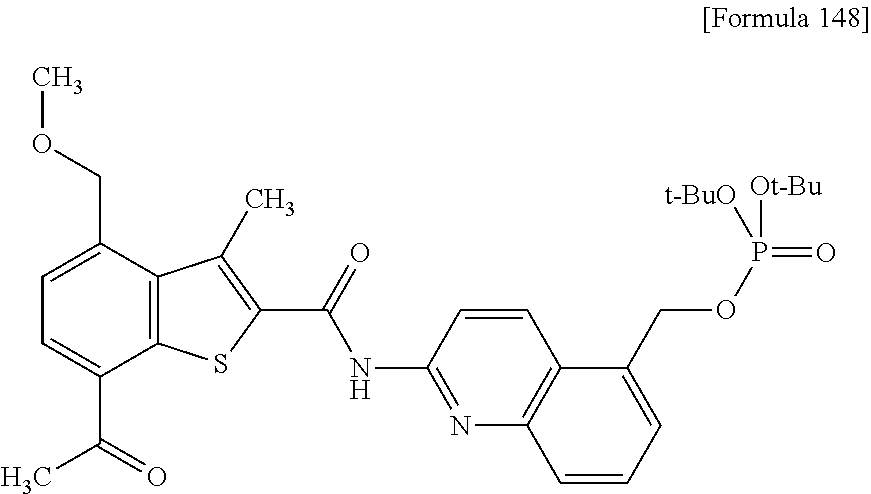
C12=C(C(COC)=CC=C1C(=O)C)C(C)=C(C(=O)NC1=NC3=C(C=C1)C(COP(=O)([t-BuO])[Ot-Bu])=CC=C3)S2
